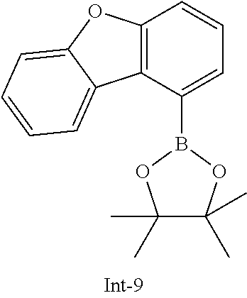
C12=C(C(B3OC(C)(C)C(C)(C)O3)=CC=C1)C1=CC=CC=C1O2
